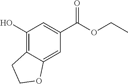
C1(O)=C2C(=CC(C(OCC)=O)=C1)OCC2
